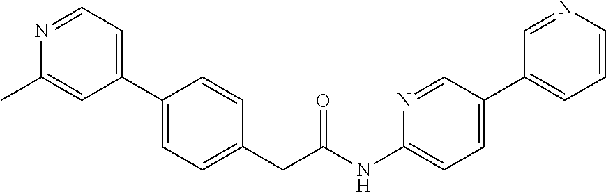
C1(C2=CC=C(CC(NC3=CC=C(C4=CC=CN=C4)C=N3)=O)C=C2)=CC=NC(C)=C1
